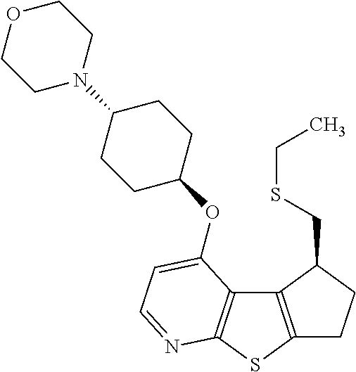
C1C2=C(C(CSCC)C1)C1=C(S2)N=CC=C1OC1CCC(N2CCOCC2)CC1
